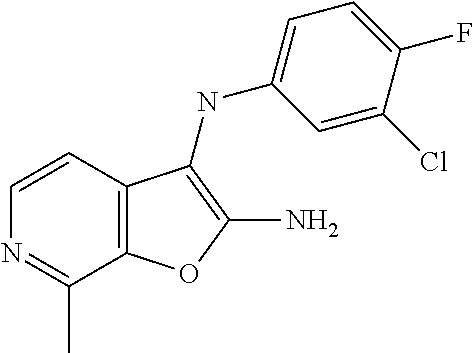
C12=C(C(NC3=CC=C(F)C(Cl)=C3)=C(N)O1)C=CN=C2C
